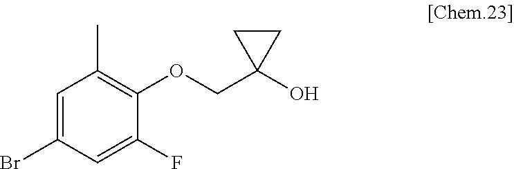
C1=C(Br)C=C(F)C(OCC2(O)CC2)=C1C
